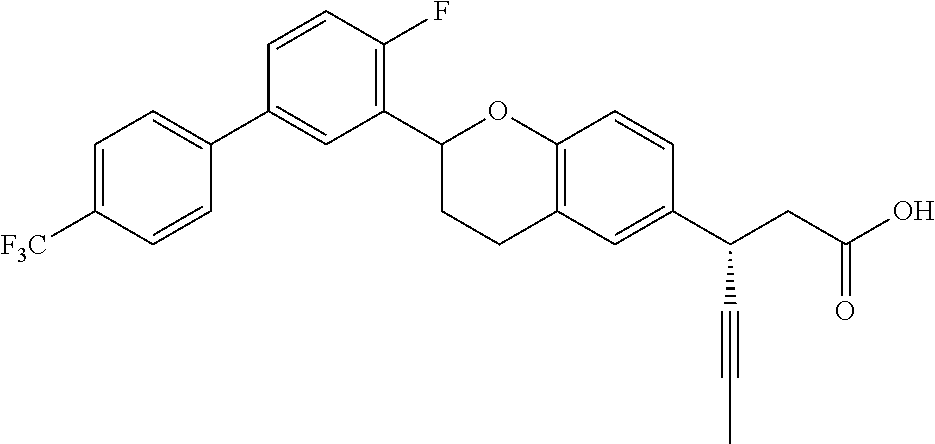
C1(C2CCC3=C(O2)C=CC(C(CC(O)=O)C#CC)=C3)=C(F)C=CC(C2=CC=C([F3C])C=C2)=C1
